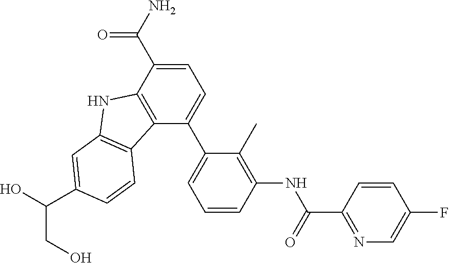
C1=C(C(N)=O)C2=C(C(C3=CC=CC(NC(C4=NC=C(F)C=C4)=O)=C3C)=C1)C1=C(N2)C=C(C(CO)O)C=C1
